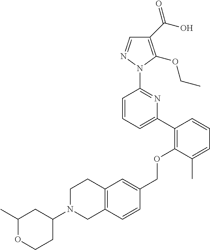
C1(C(O)=O)=C(OCC)N(C2=NC(C3=C(OCC4=CC5=C(C=C4)CN(C4CC(C)OCC4)CC5)C(C)=CC=C3)=CC=C2)N=C1
